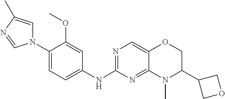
N1(C2=CC=C(NC3=NC=C4C(=N3)N(C)C(C3COC3)CO4)C=C2OC)C=C(C)N=C1
